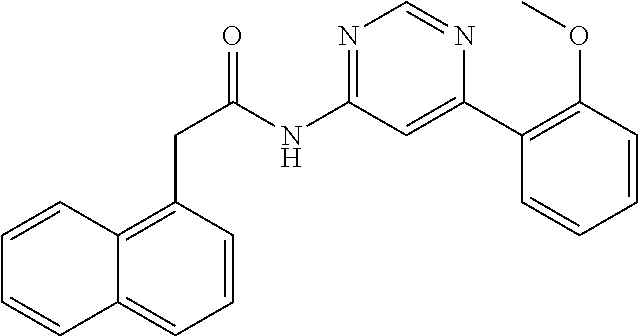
C(NC1=NC=NC(C2=C(OC)C=CC=C2)=C1)(CC1=C2C(=CC=C1)C=CC=C2)=O
